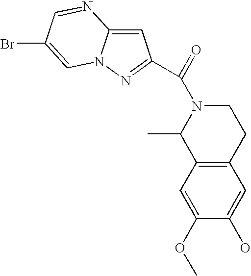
C1=C2N(N=C1C(N1C(C)C3=C(CC1)C=C(O)C(OC)=C3)=O)C=C(Br)C=N2
